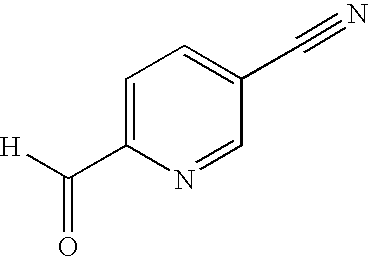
C1=C(C([H])=O)N=CC(C#N)=C1
